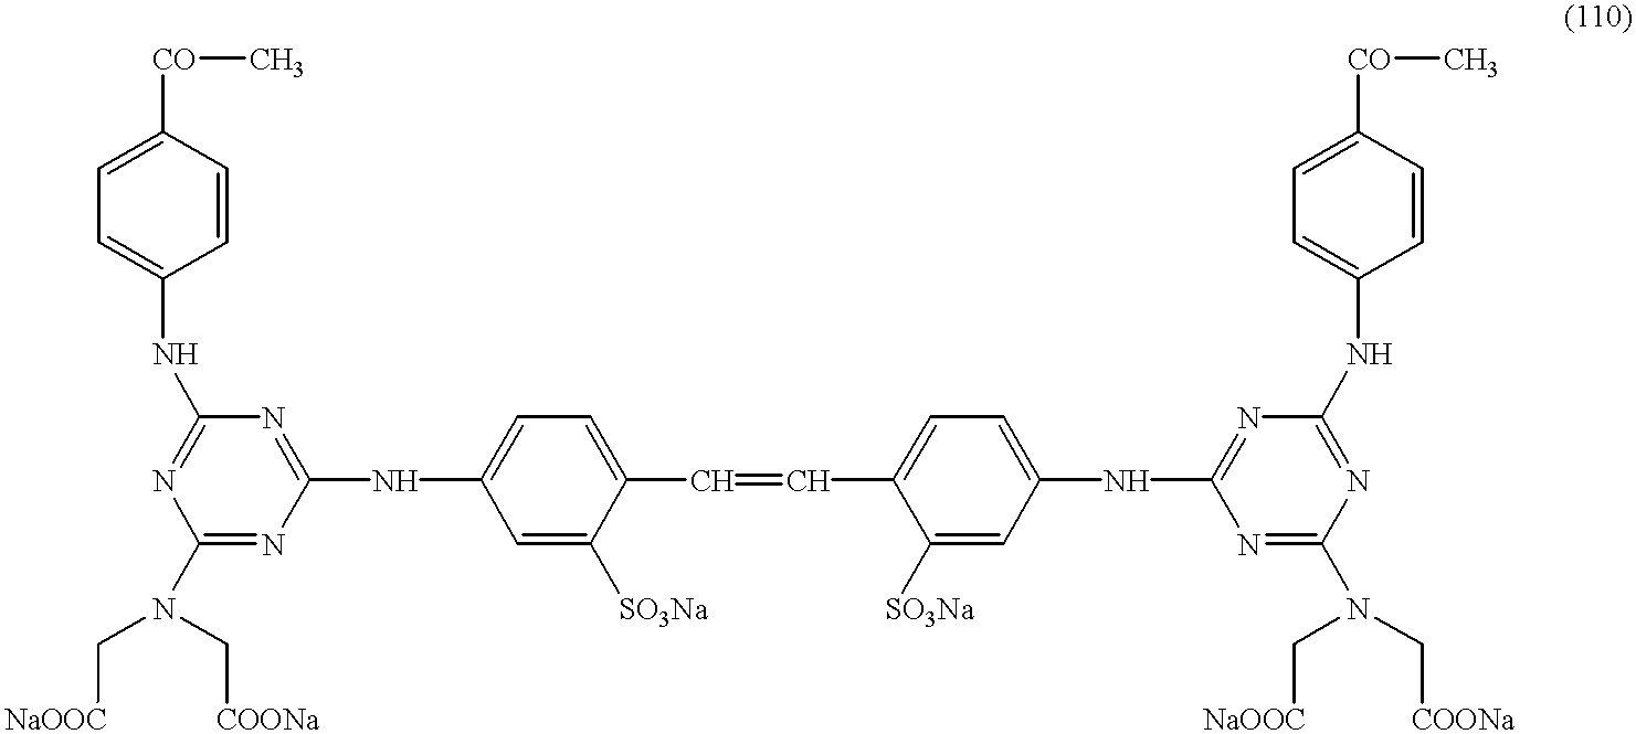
C1=CC([CO]C)=CC=C1NC1=NC(N(C[COONa])C[NaOOC])=NC(NC2=CC=C(C=CC3=CC=C(NC4=NC(NC5=CC=C([CO]C)C=C5)=NC(N(C[NaOOC])C[COONa])=N4)C=C3[SO3Na])C([SO3Na])=C2)=N1
